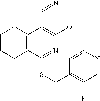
C1CCC2=C(C1)C(C=N)=C(O)N=C2SCC1=C(F)C=NC=C1
